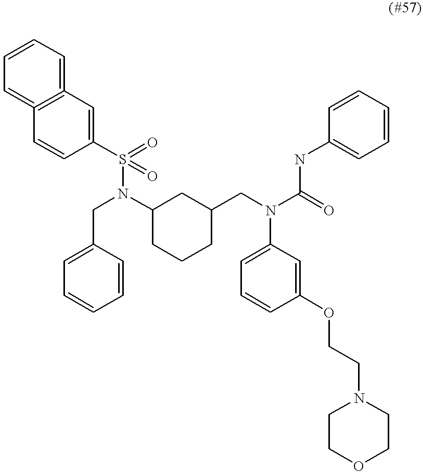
N(C1CC(CN(C2=CC=CC(OCCN3CCOCC3)=C2)C(=O)NC2=CC=CC=C2)CCC1)(CC1=CC=CC=C1)S(=O)(C1=CC2=C(=CC=CC=2)C=C1)=O
